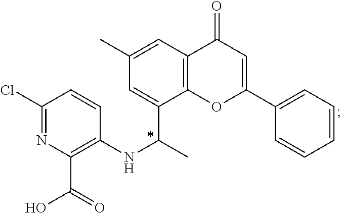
C1(C(C)NC2=C(C(=O)O)N=C(Cl)C=C2)=CC(C)=CC2=C1OC(C1=CC=CC=C1)=CC2=O
